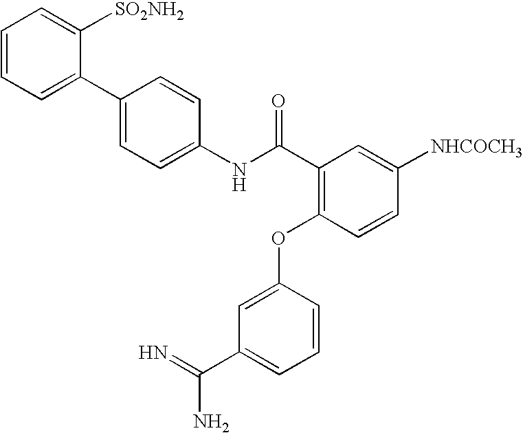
C1(C2=CC=CC=C2[SO2NH2])=CC=C(NC(C2=C(OC3=CC(C(=N)N)=CC=C3)C=CC([NHCOCH3])=C2)=O)C=C1
